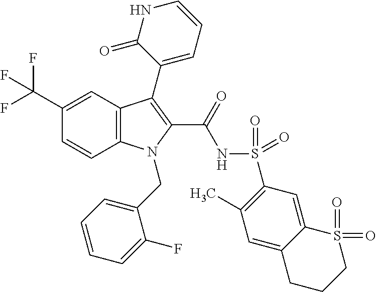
C12=C(C=C(C(F)(F)F)C=C1)C(C1=CC=CNC1=O)=C(C(=O)NS(C1=C(C)C=C3C(=C1)S(=O)(=O)CCC3)(=O)=O)N2CC1=CC=CC=C1F
